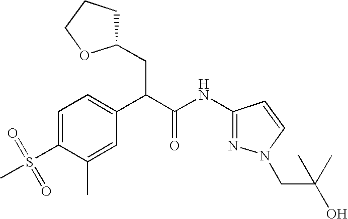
C1=C(S(=O)(C)=O)C(C)=CC(C(C(NC2=NN(CC(C)(O)C)C=C2)=O)CC2CCCO2)=C1
